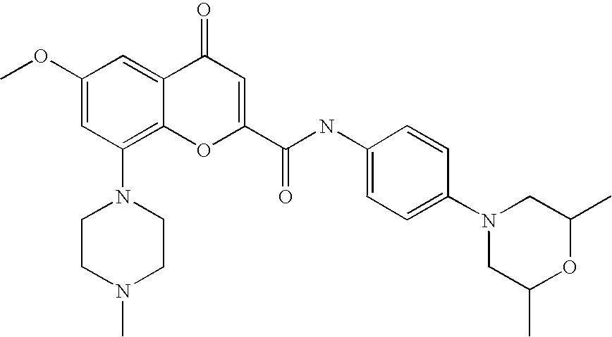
N1(C2=C3C(=CC(OC)=C2)C(=O)C=C(C(NC2=CC=C(N4CC(C)OC(C)C4)C=C2)=O)O3)CCN(C)CC1
